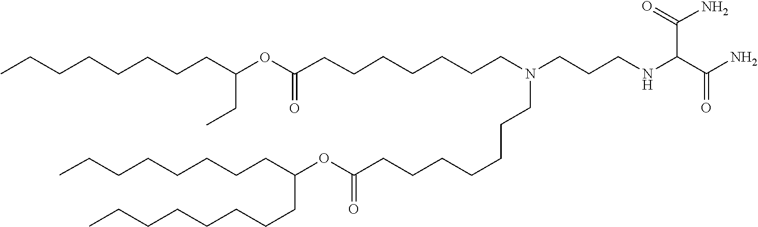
C(CCCC(CCCCCCCC)OC(=O)CCCCCCCN(CCCCCCCC(OC(CC)CCCCCCCC)=O)CCCNC(C(=O)N)C(=O)N)CCCC
